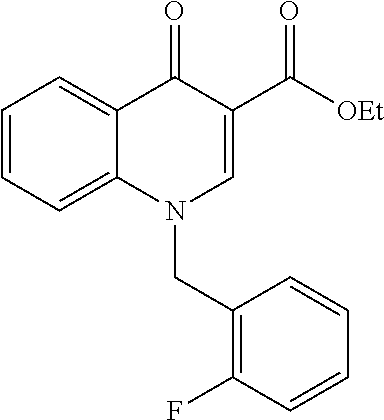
C1=CC=C2C(=C1)C(=O)C(C([OEt])=O)=CN2CC1=C(F)C=CC=C1
